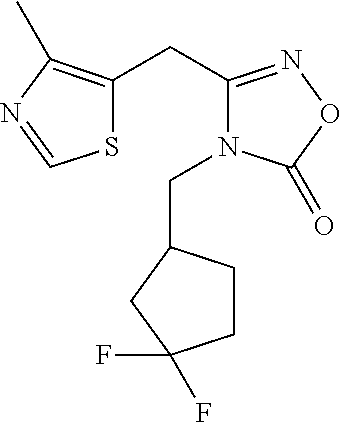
C1CC(CN2C(CC3=C(C)N=CS3)=NOC2=O)CC1(F)F
